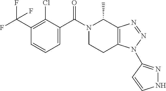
C1(C(F)(F)F)=C(Cl)C(C(N2CCC3=C(C2C)N=NN3C2=NNC=C2)=O)=CC=C1
